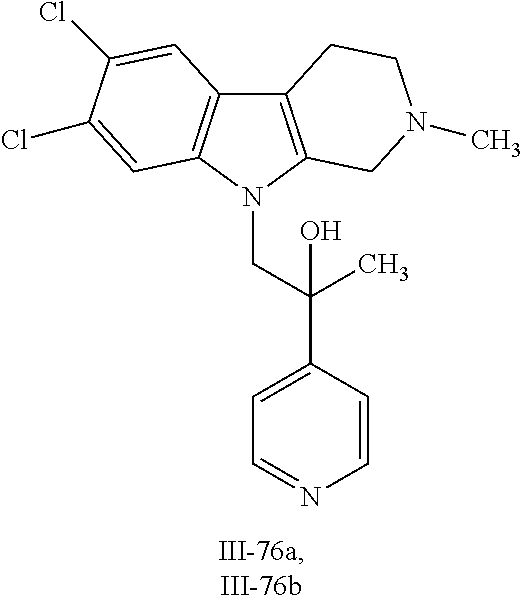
C12=C(N(CC(C3=CC=NC=C3)(C)O)C3=C1C=C(Cl)C(Cl)=C3)CN(C)CC2
